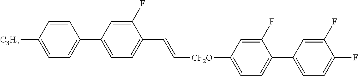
C1=CC([C3H7])=CC=C1C1=CC=C(C=C[CF2O]C2=CC=C(C3=CC=C(F)C(F)=C3)C(F)=C2)C(F)=C1
